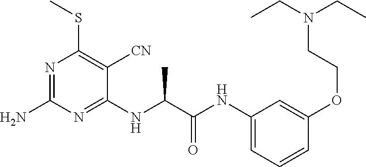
C1(NC(C(NC2=CC=CC(OCCN(CC)CC)=C2)=O)C)=NC(N)=NC(SC)=C1[CN]
